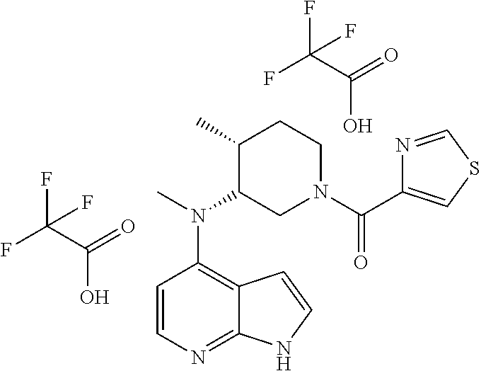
C12=C(N(C)C3CN(C(=O)C4=CSC=N4)CCC3C)C=CN=C1NC=C2.C(O)(C(F)(F)F)=O.C(O)(C(F)(F)F)=O
